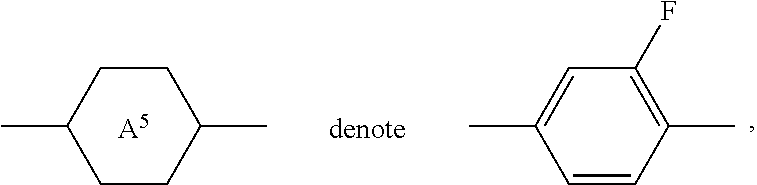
C1CC(C)CCC1C.[A5].C1=CC(C)=C(F)C=C1C
